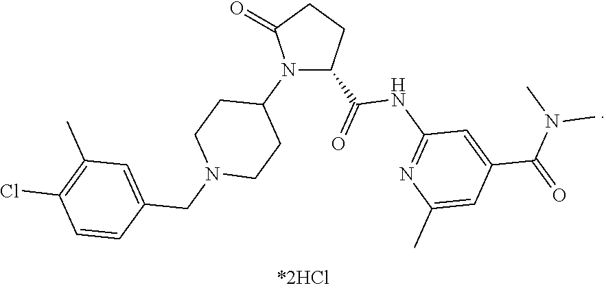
N1(C2CCN(CC3=CC(C)=C(Cl)C=C3)CC2)C(C(=O)NC2=NC(C)=CC(C(=O)N(C)C)=C2)CCC1=O
